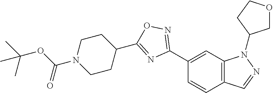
C1(C2=NOC(C3CCN(C(OC(C)(C)C)=O)CC3)=N2)=CC2=C(C=C1)C=NN2C1COCC1
